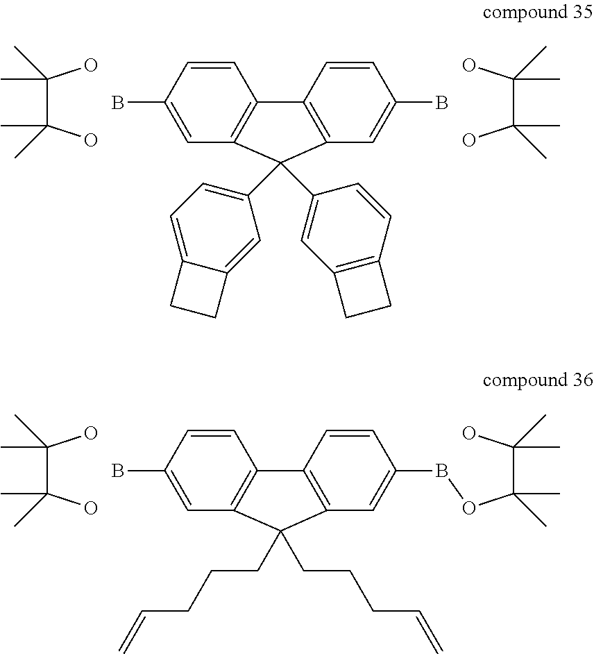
OC(C(O)(C)C)(C)C.C1=CC(B)=CC2=C1C1=C(C=C(B)C=C1)C2(C1=CC=C2C(=C1)CC2)C1=CC2=C(C=C1)CC2.OC(C(O)(C)C)(C)C.OC(C(O)(C)C)(C)C.C1=CC(B)=CC2=C1C1=C(C=C(BOC(C(O)(C)C)(C)C)C=C1)C2(CCCC=C)CCCC=C
